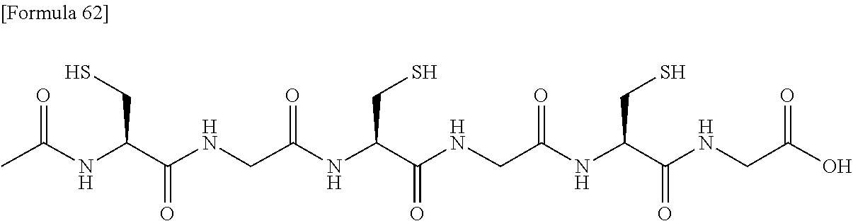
CC(NC(C(NCC(NC(C(NCC(NC(C(NCC(O)=O)=O)CS)=O)=O)CS)=O)=O)CS)=O
